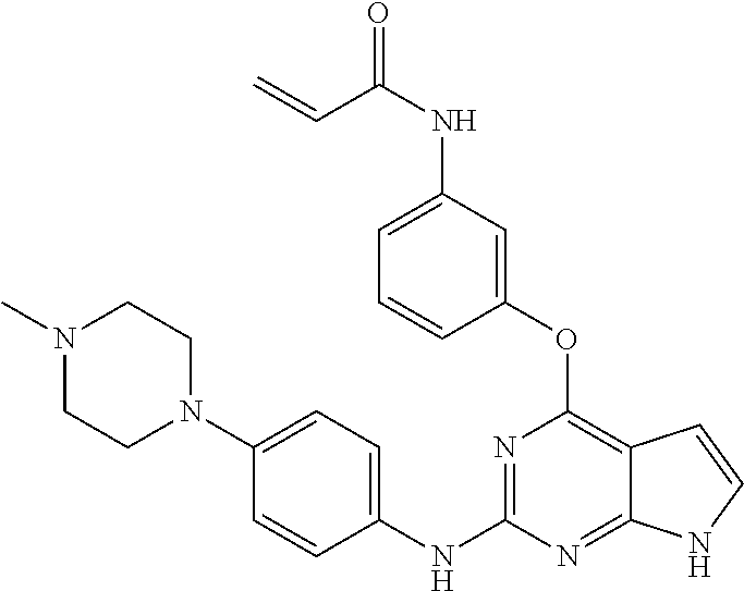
O=C(NC1=CC=CC(OC2=C3C(=NC(NC4=CC=C(N5CCN(C)CC5)C=C4)=N2)NC=C3)=C1)C=C
